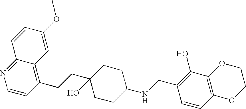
C1(OC)=CC2=C(CCC3(O)CCC(NCC4=C(O)C5=C(C=C4)OCCO5)CC3)C=CN=C2C=C1
